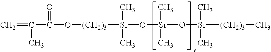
[Si](O[Si](O[Si]([(CH2)3]C)(C)C)(C)C)([(CH2)3]OC(C(=C)C)=O)(C)C
